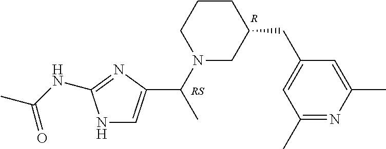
N1C=C(C(N2CC(CC3=CC(C)=NC(C)=C3)CCC2)C)N=C1NC(C)=O.[R].[RS]
